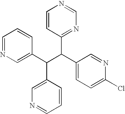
C1=NC=C(C(C(C2=CC=C(Cl)N=C2)C2=NC=NC=C2)C2=CN=CC=C2)C=C1
